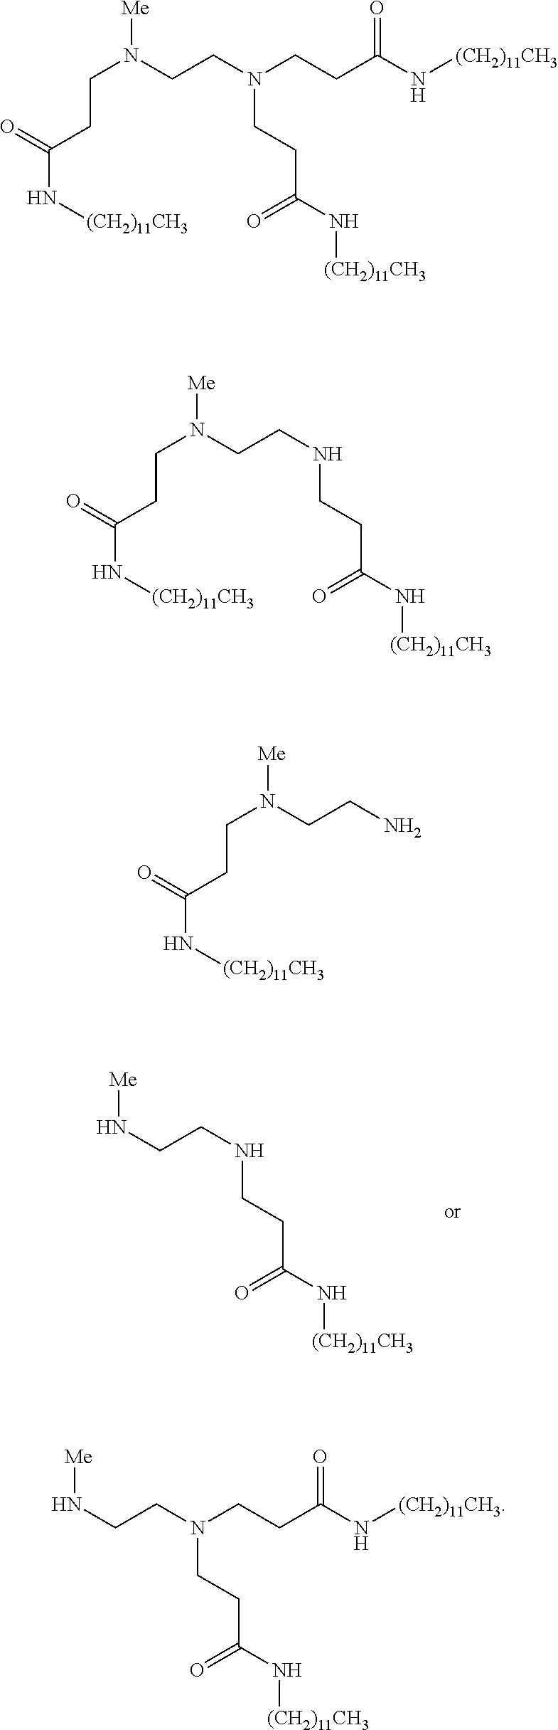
C(C(N[(CH2)11CH3])=O)CN(CCN(CCC(N[(CH2)11CH3])=O)[Me])CCC(N[(CH2)11CH3])=O.N(CCN(CCC(N[(CH2)11CH3])=O)[Me])CCC(N[(CH2)11CH3])=O.N(CCN[Me])CCC(N[(CH2)11CH3])=O.NCCN(CCC(N[(CH2)11CH3])=O)[Me].C(C(N[(CH2)11CH3])=O)CN(CCN[Me])CCC(N[(CH2)11CH3])=O
